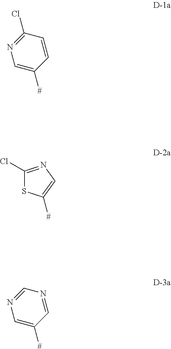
C1=C([#])C=CC(Cl)=N1.C1(Cl)=NC=C([#])S1.C1=C([#])C=NC=N1
